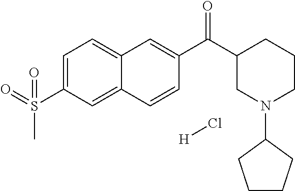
C1=C(S(=O)(=O)C)C=C2C(=C1)C=C(C(C1CN(C3CCCC3)CCC1)=O)C=C2.[H]Cl
